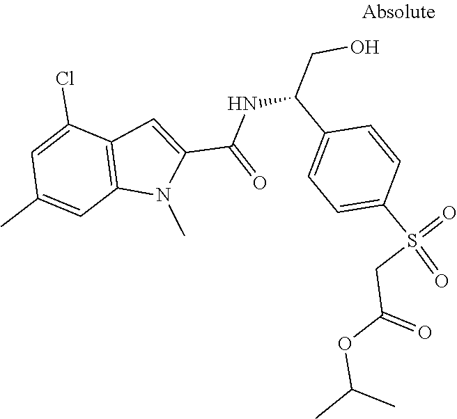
C12=C(C(Cl)=CC(C)=C1)C=C(C(NC(C1=CC=C(S(=O)(=O)CC(=O)OC(C)C)C=C1)CO)=O)N2C
